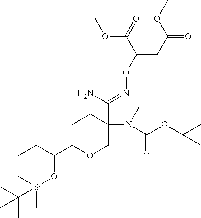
C1C(C(CC)O[Si](C(C)(C)C)(C)C)OCC(C(N)=NOC(=CC(=O)OC)C(OC)=O)(N(C(OC(C)(C)C)=O)C)C1
